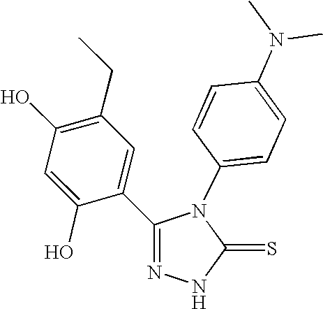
C1(O)=C(CC)C=C(C2=NNC(=S)N2C2=CC=C(N(C)C)C=C2)C(O)=C1
